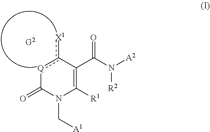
[Q]1c([X1])C(C(N([A2])[R2])=O)=C([R1])N(C[A1])C1=O
